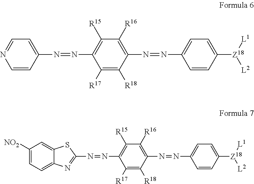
C1=NC=CC(N=NC2=C([R15])C([R16])=C(N=NC3=CC=C([Z18]([L2])[L1])C=C3)C([R18])=C2[R17])=C1.C1(N=NC2=C([R15])C([R16])=C(N=NC3=CC=C([Z18]([L2])[L1])C=C3)C([R18])=C2[R17])=NC2=CC=C([NO2])C=C2S1
